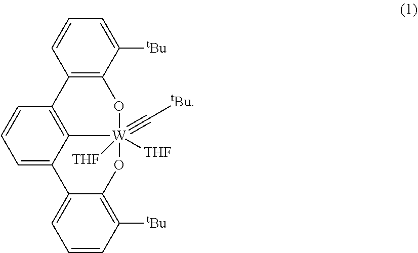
C12=C(C3=C4C(=CC=C3)C3=CC=CC([tBu])=C3O[W]4([THF])([THF])(#C[tBu])O1)C=CC=C2[tBu]
